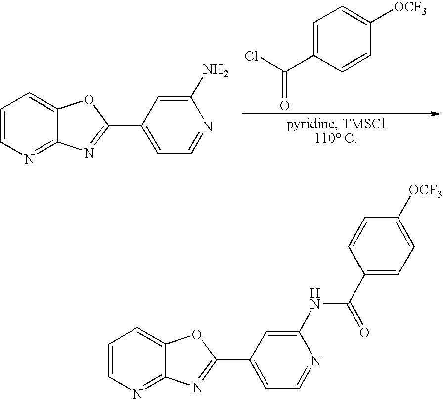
C1=CN=C2C(=C1)OC(C1=CC=NC(NC(C3=CC=C([OCF3])C=C3)=O)=C1)=N2.C1=CN=C2C(=C1)OC(C1=CC=NC(N)=C1)=N2.C1=C(C(Cl)=O)C=CC([OCF3])=C1
